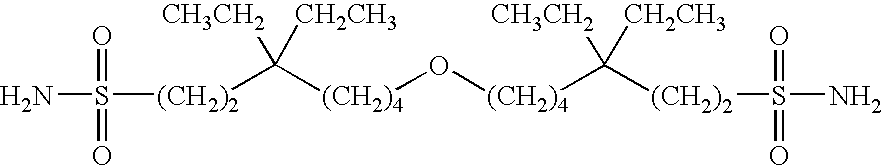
[(CH2)4](C([CH3CH2])([CH2CH3])[(CH2)2]S(N)(=O)=O)O[(CH2)4]C([CH3CH2])([CH2CH3])[(CH2)2]S(N)(=O)=O
